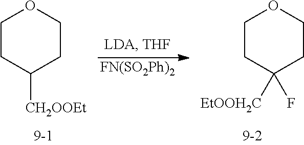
C1CC([CH2OOEt])CCO1.[FN(SO2Ph)2].C1CC(F)([EtOOH2C])CCO1
